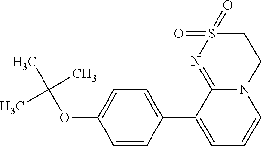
N12C(=NS(=O)(=O)CC1)C(C1=CC=C(OC(C)(C)C)C=C1)=CC=C2
